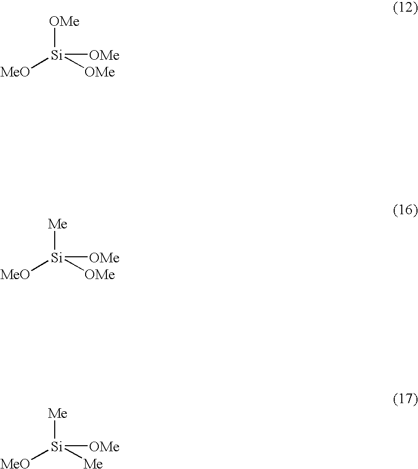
[Me][Si]([MeO])([OMe])[OMe].[Me][Si]([MeO])([Me])[OMe].[OMe][Si]([MeO])([OMe])[OMe]
